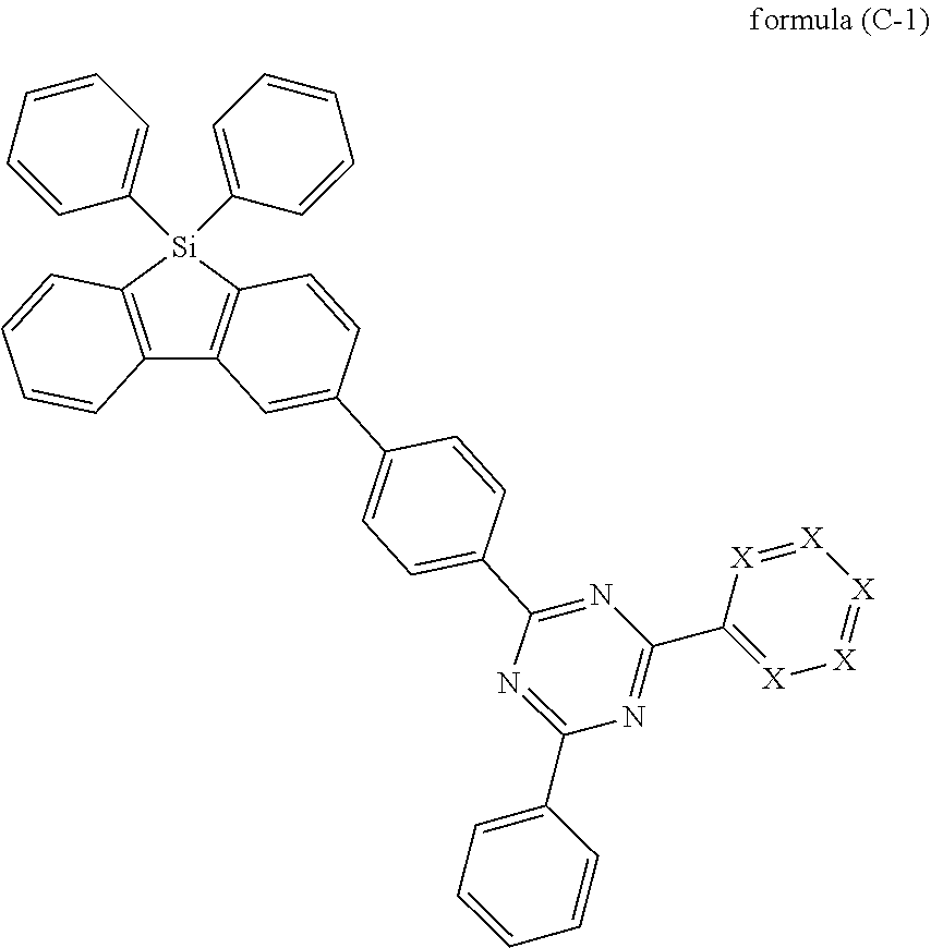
C12=C([Si](C3=CC=CC=C3)(C3=CC=CC=C3)C3=C1C=C(C1=CC=C(C4=NC(C5=[X][X]=[X][X]=[X]5)=NC(C5=CC=CC=C5)=N4)C=C1)C=C3)C=CC=C2
